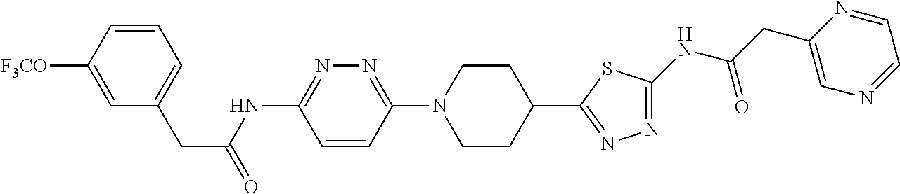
C1=C([F3CO])C=CC=C1CC(=O)NC1=NN=C(N2CCC(C3=NN=C(NC(CC4=CN=CC=N4)=O)S3)CC2)C=C1
